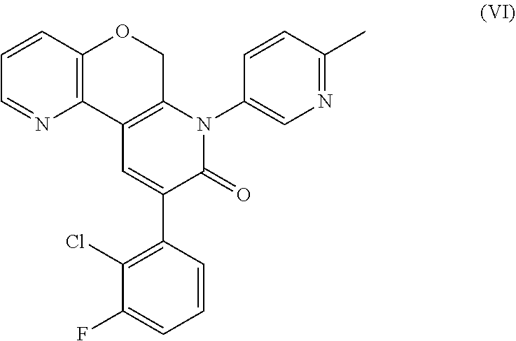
C12=C(OCC3=C1C=C(C1=C(Cl)C(F)=CC=C1)C(=O)N3C1=CN=C(C)C=C1)C=CC=N2
